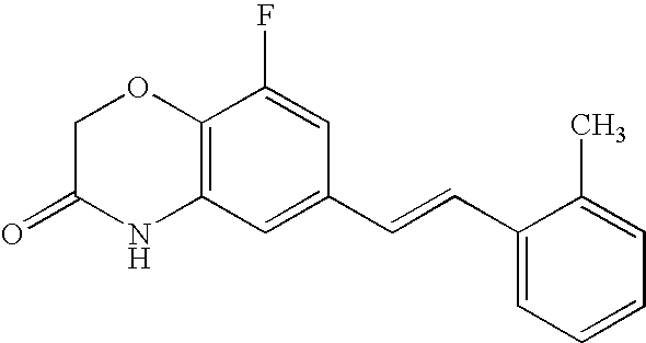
C12=C(C=C(C=CC3=CC=CC=C3C)C=C1F)NC(=O)CO2
